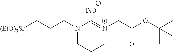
C1=[N+](CC(OC(C)(C)C)=O)CCCN1CCC[(EtO)3Si].[TsO]
